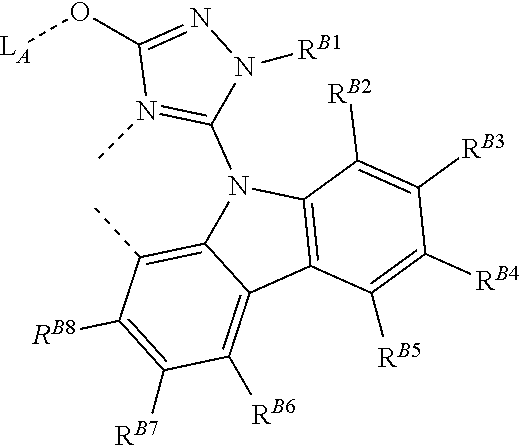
C1([RB5])=C([RB4])C([RB3])=C([RB2])C2=C1C1=C([RB6])C([RB7])=C([RB8])C(C)=C1N2C1=N(C)C(O[LA])=NN1[RB1]
